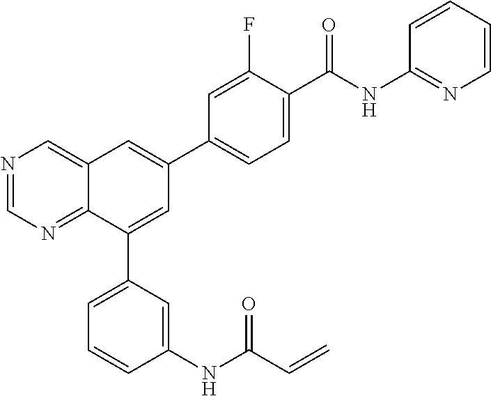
N1=CN=C2C(=C1)C=C(C1=CC=C(C(NC3=NC=CC=C3)=O)C(F)=C1)C=C2C1=CC=CC(NC(C=C)=O)=C1
